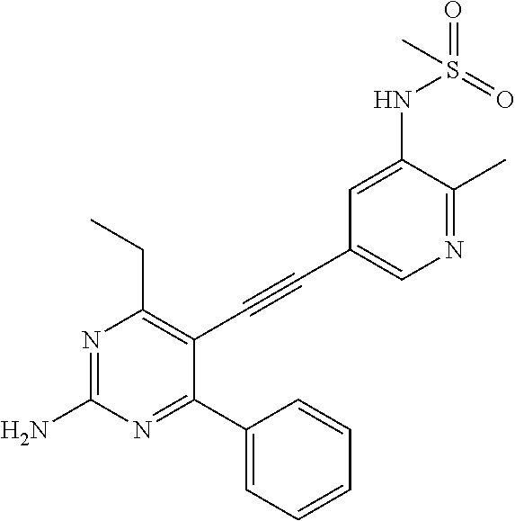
N1=C(C)C(NS(=O)(=O)C)=CC(C#CC2=C(CC)N=C(N)N=C2C2=CC=CC=C2)=C1
